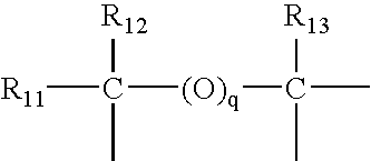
[R11]C([(O)q]C(C)([R13])C)([R12])C
